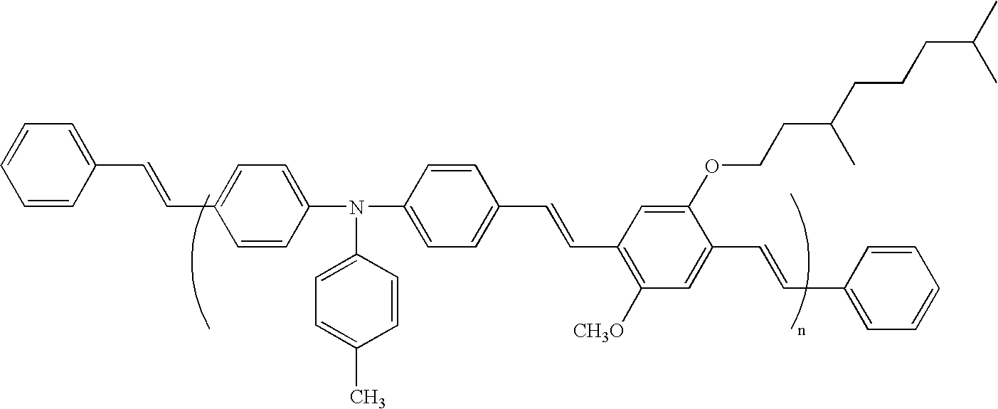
C1=CC(C=CC2=CC=C(N(C3=CC=C(C)C=C3)C3=CC=C(C=CC4=C([CH3O])C=C(C=CC5=CC=CC=C5)C(OCCC(CCCC(C)C)C)=C4)C=C3)C=C2)=CC=C1
